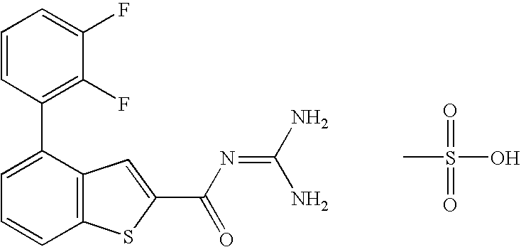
C1(C2=CC=CC3=C2C=C(C(N=C(N)N)=O)S3)=C(F)C(F)=CC=C1.CS(=O)(=O)O
